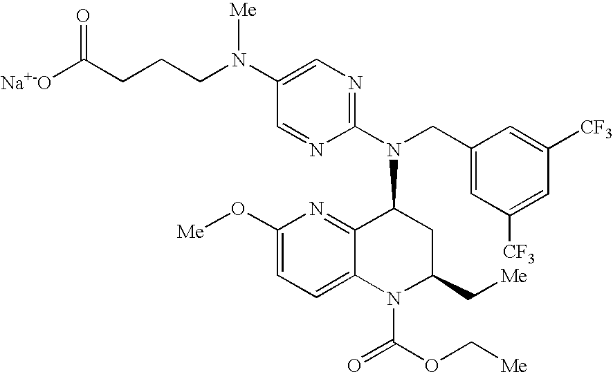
C1(N(CCCC([Na+-O])=O)[Me])=CN=C(N(CC2=CC([CF3])=CC([CF3])=C2)C2C3=NC(O[Me])=CC=C3N(C(=O)OC[Me])C(C[Me])C2)N=C1
